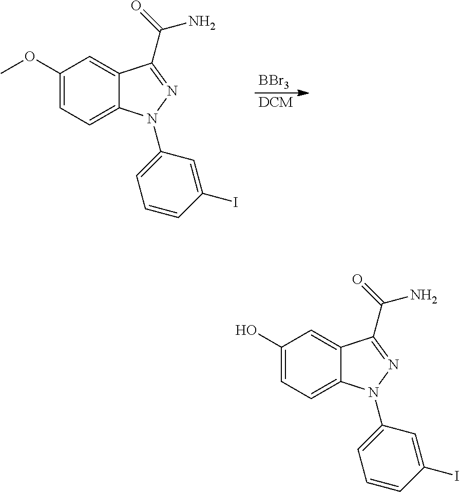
[BBr3].[DCM].C1(OC)=CC=C2C(=C1)C(C(=O)N)=NN2C1=CC=CC(I)=C1.C1(O)=CC=C2C(=C1)C(C(=O)N)=NN2C1=CC=CC(I)=C1
